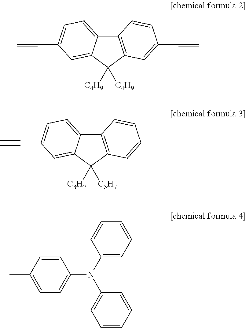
C12=C(C([C4H9])([C4H9])C3=CC(C#C)=CC=C13)C=C(C#C)C=C2.C12=C(C([C3H7])([C3H7])C3=CC(C#C)=CC=C13)C=CC=C2.C1=CC(C)=CC=C1N(C1=CC=CC=C1)C1=CC=CC=C1
